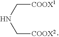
C([COOX1])NC[COOX2]
